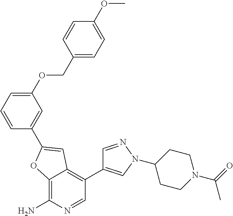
C12=C(N)N=CC(C3=CN(C4CCN(C(C)=O)CC4)N=C3)=C1C=C(C1=CC(OCC3=CC=C(OC)C=C3)=CC=C1)O2
